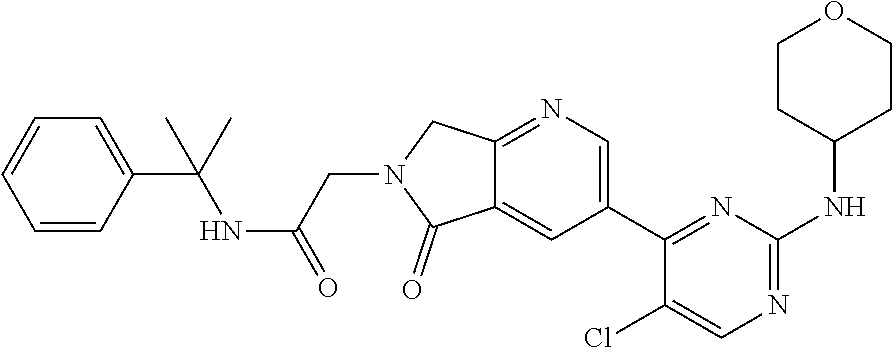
C12=CC(C3=NC(NC4CCOCC4)=NC=C3Cl)=CN=C1CN(CC(NC(C1=CC=CC=C1)(C)C)=O)C2=O
